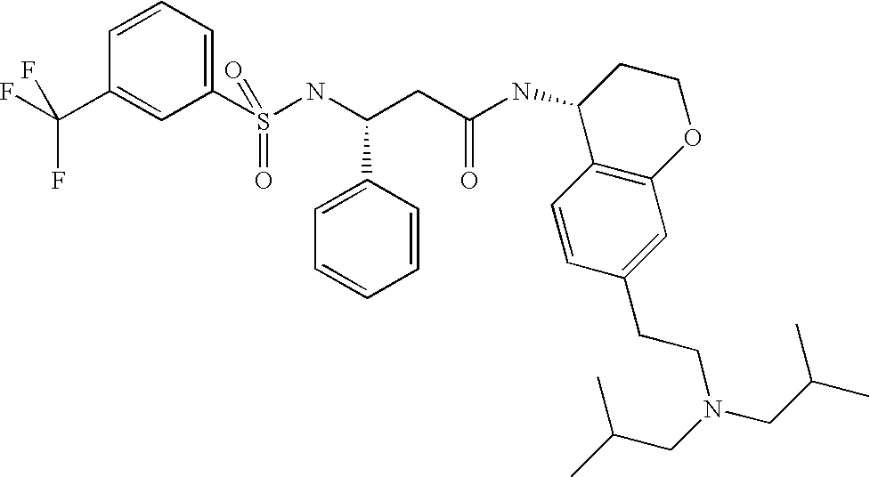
C1=CC=C(S(NC(CC(NC2C3=C(OCC2)C=C(CCN(CC(C)C)CC(C)C)C=C3)=O)C2=CC=CC=C2)(=O)=O)C=C1C(F)(F)F
